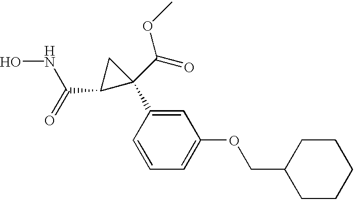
ONC(C1C(C(=O)OC)(C2=CC(OCC3CCCCC3)=CC=C2)C1)=O
